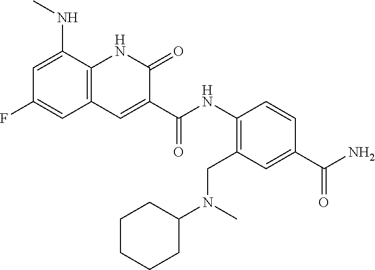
C1=C(NC)C2=C(C=C1F)C=C(C(NC1=C(CN(C3CCCCC3)C)C=C(C(N)=O)C=C1)=O)C(=O)N2
